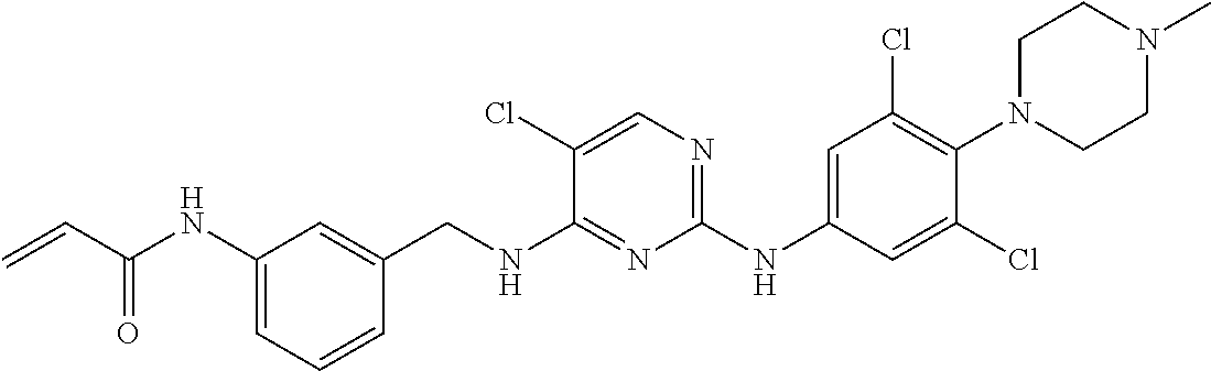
C=CC(=O)NC1=CC=CC(CNC2=NC(NC3=CC(Cl)=C(N4CCN(C)CC4)C(Cl)=C3)=NC=C2Cl)=C1
